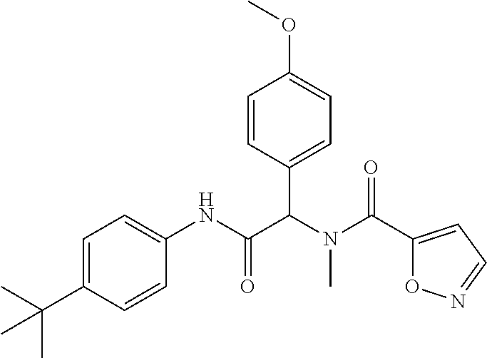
C1=C(C(C)(C)C)C=CC(NC(C(N(C(=O)C2=CC=NO2)C)C2=CC=C(OC)C=C2)=O)=C1
